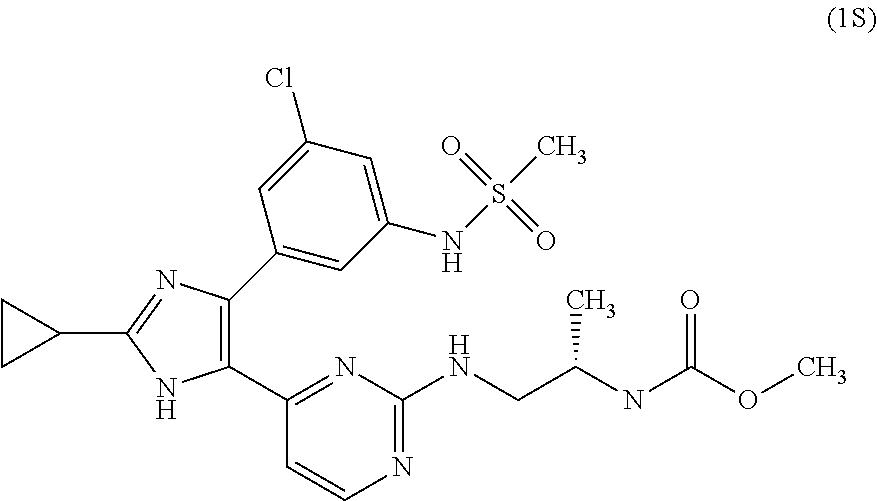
C1(C2=C(C3=CC(NS(=O)(=O)C)=CC(Cl)=C3)N=C(C3CC3)N2)=NC(NCC(NC(OC)=O)C)=NC=C1
